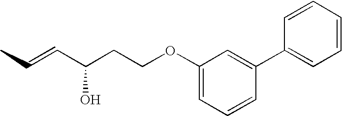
CC=CC(CCOC1=CC=CC(C2=CC=CC=C2)=C1)O
